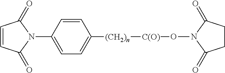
N1(C2=CC=C([(CH2)n][C(O)]ON3C(=O)CCC3=O)C=C2)C(=O)C=CC1=O
